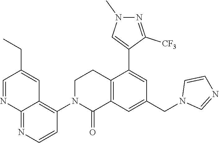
C12=C(C=C(CN3C=NC=C3)C=C1C1=CN(C)N=C1[CF3])C(=O)N(C1=C3C(=NC=C1)N=CC(CC)=C3)CC2
